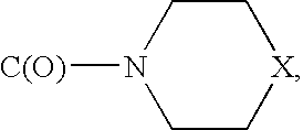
C1C[X]CCN1[C(O)]
